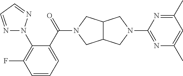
C12C(CN(C(=O)C3=CC=CC(F)=C3N3N=CC=N3)C1)CN(C1=NC(C)=CC(C)=N1)C2
